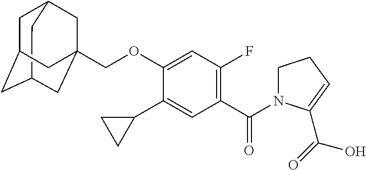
C12CC3CC(CC(COC4=CC(F)=C(C(N5C(C(=O)O)=CCC5)=O)C=C4C4CC4)(C3)C1)C2
